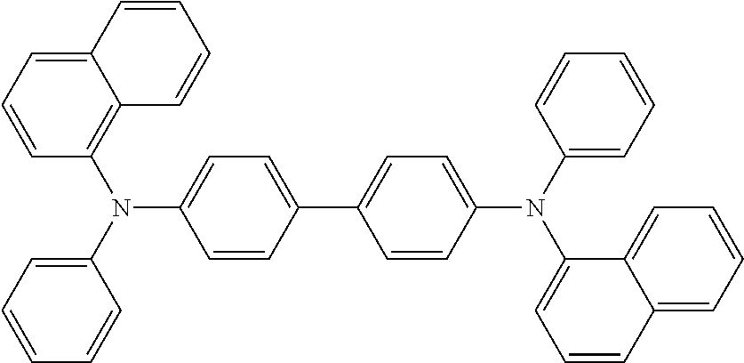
C1=CC(C2=CC=C(N(C3=CC=CC=C3)C3=CC=CC4=CC=CC=C34)C=C2)=CC=C1N(C1=C2C(=CC=C1)C=CC=C2)C1=CC=CC=C1
